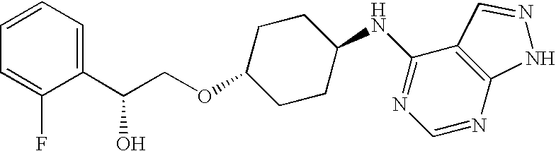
C1=CC=C(C(COC2CCC(NC3=NC=NC4=C3C=NN4)CC2)O)C(F)=C1
